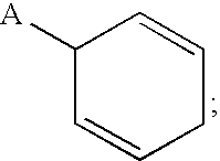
C1([A])C=CCC=C1
